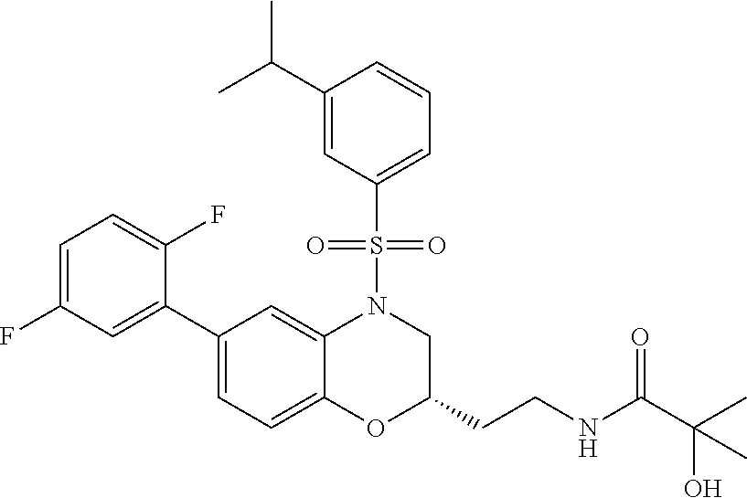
C1=C(F)C=C(C2=CC=C3C(=C2)N(S(C2=CC=CC(C(C)C)=C2)(=O)=O)CC(CCNC(=O)C(O)(C)C)O3)C(F)=C1
